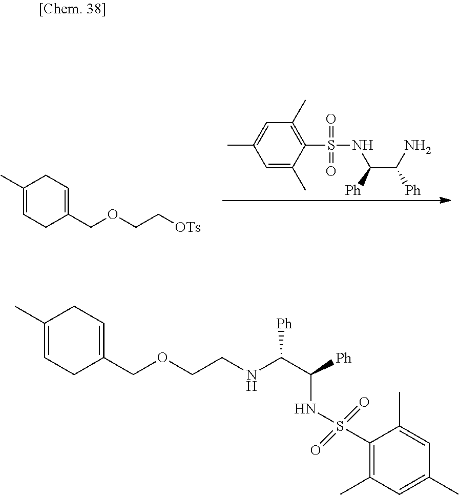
C1(C)=CCC(COCC[OTs])=CC1.C1=C(C)C(S(NC(C([Ph])N)[Ph])(=O)=O)=C(C)C=C1C.C1(C)=CCC(COCCNC(C([Ph])NS(C2=C(C)C=C(C)C=C2C)(=O)=O)[Ph])=CC1
